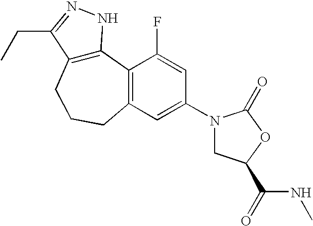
C12=C(CCCC3=C1C(F)=CC(N1CC(C(NC)=O)OC1=O)=C3)C(CC)=NN2
